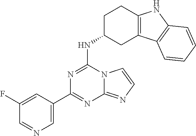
C1(F)=CC(C2=NC3=NC=CN3C(NC3CC4=C(CC3)NC3=C4C=CC=C3)=N2)=CN=C1
